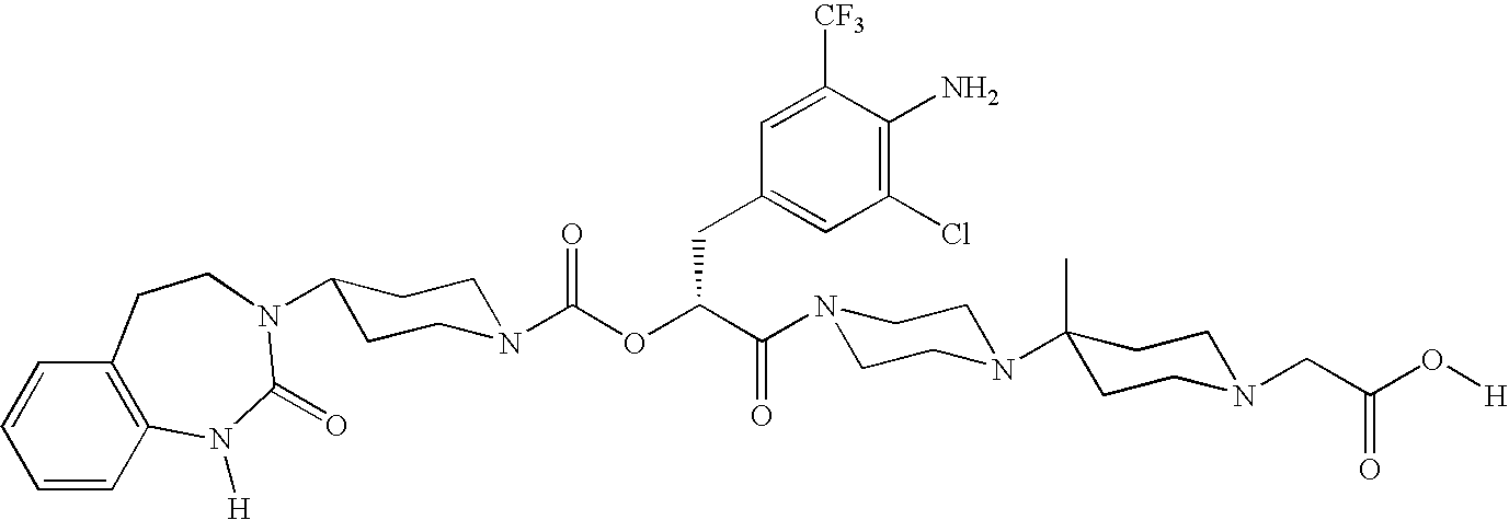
N1(C(C(OC(N2CCC(N3C(=O)N([H])C4=C(C=CC=C4)CC3)CC2)=O)CC2=CC(Cl)=C(N)C([CF3])=C2)=O)CCN(C2(C)CCN(CC(O[H])=O)CC2)CC1
